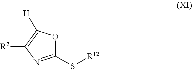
S([R12])C1=NC([R2])=C([H])O1
